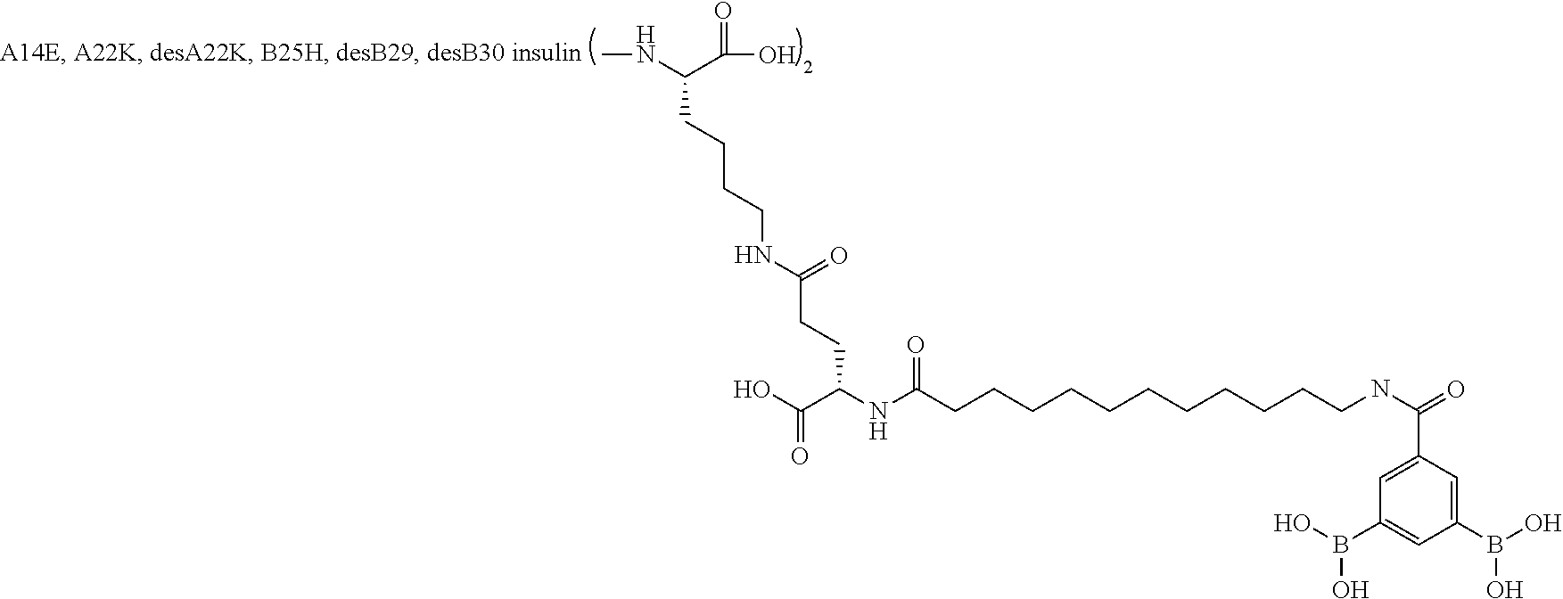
N(CCCCC(NC)C(O)=O)C(CCC(NC(CCCCCCCCCCCNC(=O)C1=CC(B(O)O)=CC(B(O)O)=C1)=O)C(O)=O)=O
